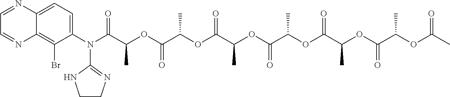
C(C(OC(C(OC(C(OC(C(OC(C(OC(C(OC(C)=O)C)=O)C)=O)C)=O)C)=O)C)=O)C)(=O)N(C1=NCCN1)C1=CC=C2C(=C1Br)N=CC=N2
